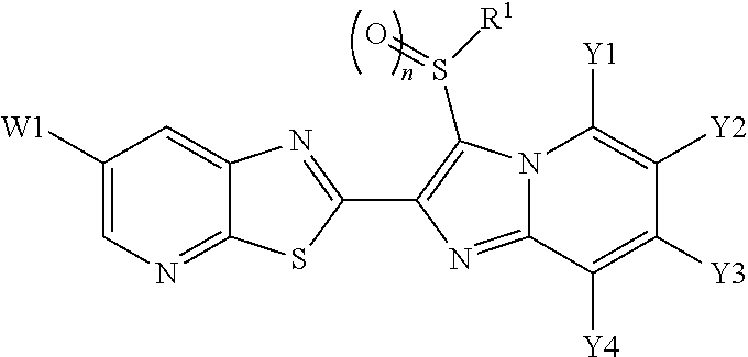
C1([W1])=CN=C2C(=C1)N=C(C1=C(S([R1])=O)N3C(=N1)C([Y4])=C([Y3])C([Y2])=C3[Y1])S2
